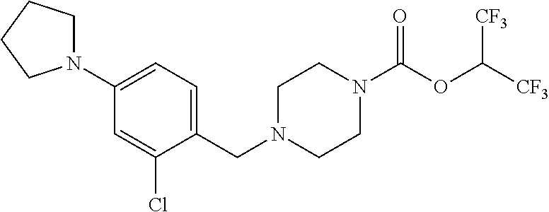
C1N(CC2=CC=C(N3CCCC3)C=C2Cl)CCN(C(OC([CF3])[CF3])=O)C1
